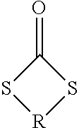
C1(=O)S[R]S1
